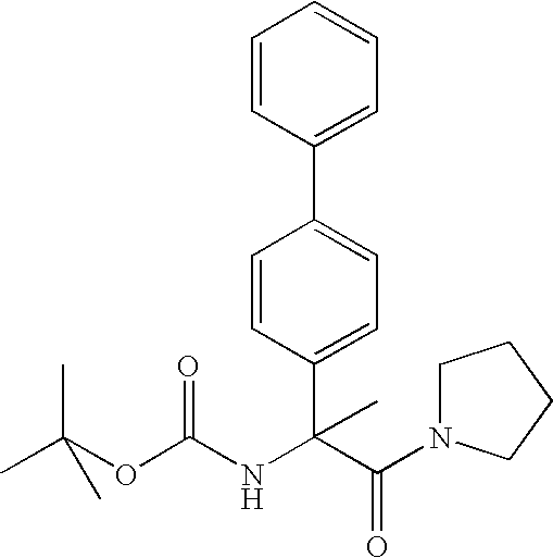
C1=CC(C(NC(OC(C)(C)C)=O)(C(N2CCCC2)=O)C)=CC=C1C1=CC=CC=C1
